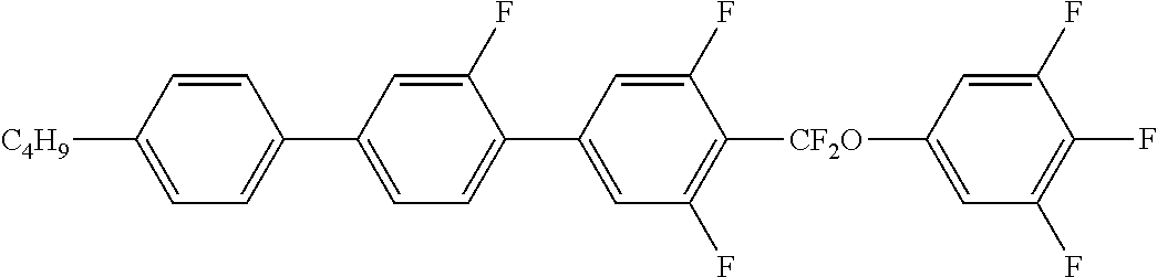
C1=C([C4H9])C=CC(C2=CC=C(C3=CC(F)=C([CF2O]C4=CC(F)=C(F)C(F)=C4)C(F)=C3)C(F)=C2)=C1
